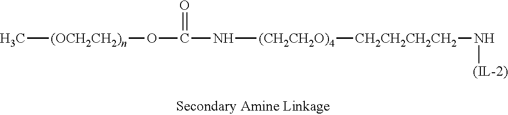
C[(OCH2CH2)n]OC(N[(CH2CH2O)4][CH2CH2CH2CH2]N[(IL-2)])=O
